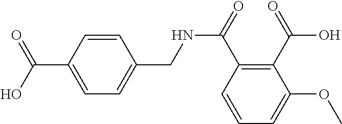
C(C1=C(C(O)=O)C(OC)=CC=C1)(=O)NCC1=CC=C(C(O)=O)C=C1
